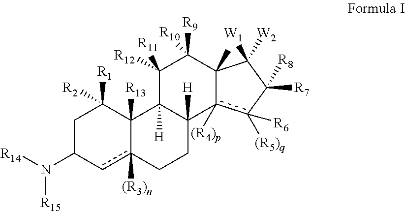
C1C(N([R14])[R15])cc2([(R3)n])C([R13])(C1([R1])[R2])C1([H])C([H])(CC2)c2([(R4)p])c([R6])([(R5)q])C([R7])([R8])C([W2])([W1])C2(C)C([R9])([R10])C1([R12])[R11]
